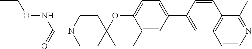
C1CN(C(=O)NOCC)CCC12CCC1=CC(C3=CC4=C(C=C3)C(C)=NC=C4)=CC=C1O2
